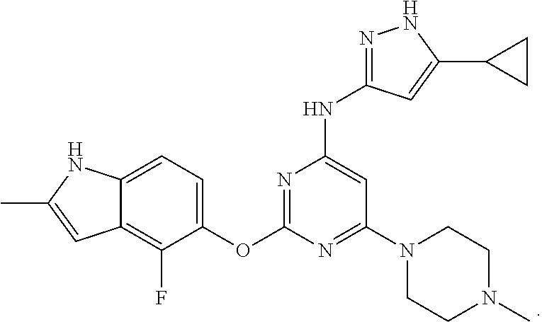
C12=C(F)C(OC3=NC(NC4=NNC(C5CC5)=C4)=CC(N4CCN(C)CC4)=N3)=CC=C1NC(C)=C2
